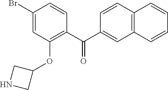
C1(Br)=CC(OC2CNC2)=C(C(C2=CC3=C(C=C2)C=CC=C3)=O)C=C1
